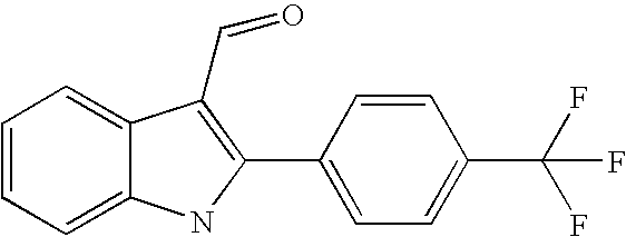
C1=CC=C2C(=C1)C(C=O)=C(C1=CC=C(C(F)(F)F)C=C1)N2
